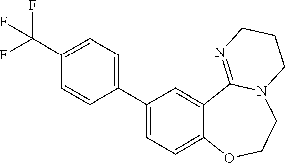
C1(C2=CC=C3C(=C2)C2=NCCCN2CCO3)=CC=C(C(F)(F)F)C=C1
